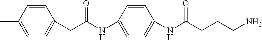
C1(CC(NC2=CC=C(NC(CCCN)=O)C=C2)=O)=CC=C(C)C=C1
